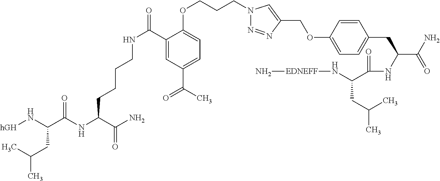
[hGH]NC(CC(C)C)C(=O)NC(C(=O)N)CCCCNC(=O)C1=CC(C(=O)C)=CC=C1OCCCN1N=NC(COC2=CC=C(CC(C(N)=O)NC(=O)C(N[EDNEFF]N)CC(C)C)C=C2)=C1
